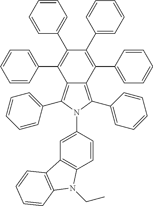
C1=CC=CC(C2=C(C3=CC=CC=C3)C3=C(C4=CC=CC=C4)N(C4=CC5=C(C=C4)N(CC)C4=C5C=CC=C4)C(C4=CC=CC=C4)=C3C(C3=CC=CC=C3)=C2C2=CC=CC=C2)=C1
